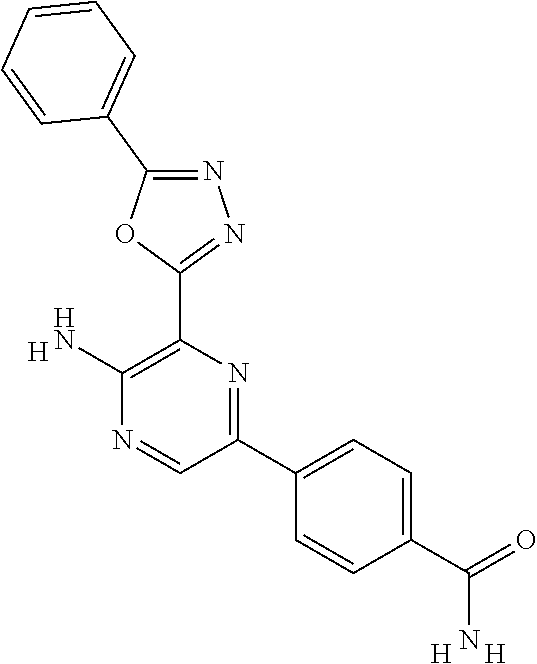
[H].C1(N)=C(C2=NN=C(C3=CC=CC=C3)O2)N=C(C2=CC=C(C(=O)N)C=C2)C=N1.[H].[H]
